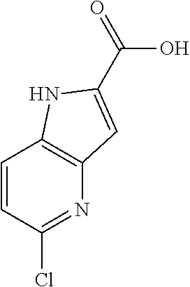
C1=CC(Cl)=NC2=C1NC(C(O)=O)=C2
